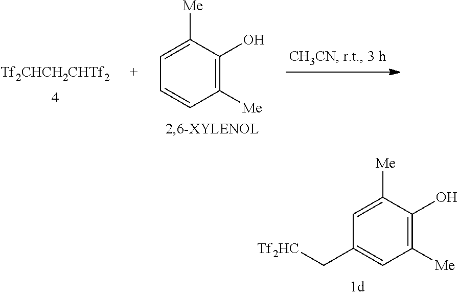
[Tf2CHCH2CHTf2].C1([Me])=C(O)C([Me])=CC=C1.C1([Me])=C(O)C([Me])=CC(C[Tf2HC])=C1
